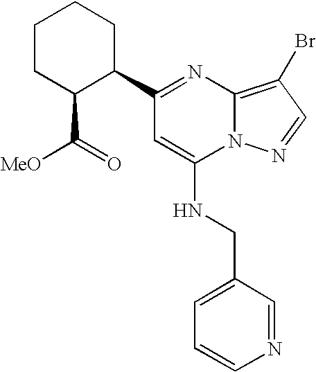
C1CC(C([MeO])=O)C(C2=NC3=C(Br)C=NN3C(NCC3=CC=CN=C3)=C2)CC1
